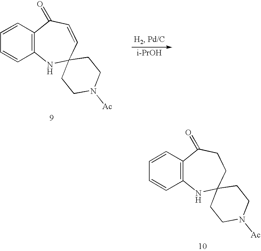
C12=C(C=CC=C1)C(=O)CCC1(N2)CCN([Ac])CC1.C12=C(C=CC=C1)C(=O)C=CC1(N2)CCN([Ac])CC1.[i-PrOH]
